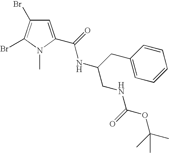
BrC1=C(Br)C=C(C(=O)NC(CC2=CC=CC=C2)CNC(OC(C)(C)C)=O)N1C
